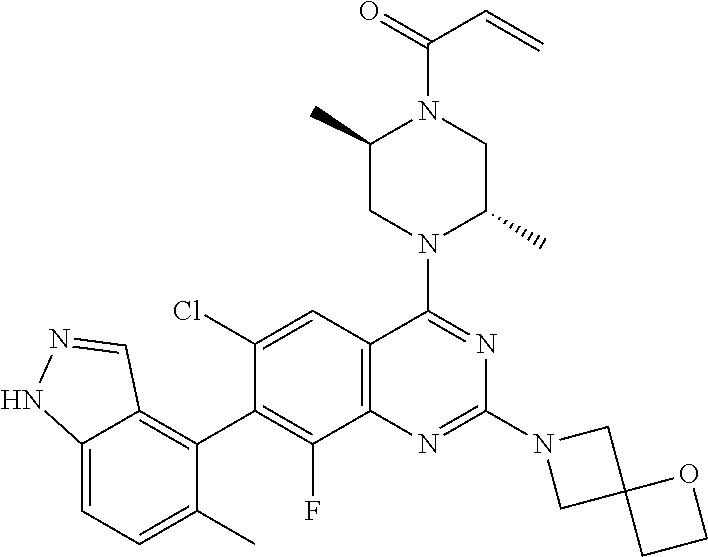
C12=CC=C(C)C(C3=C(F)C4=C(C=C3Cl)C(N3C(C)CN(C(=O)C=C)C(C)C3)=NC(N3CC5(C3)CCO5)=N4)=C1C=NN2
